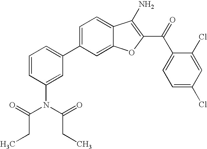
C1(C2=CC=CC(N(C(CC)=O)C(CC)=O)=C2)=CC=C2C(=C1)OC(C(C1=CC=C(Cl)C=C1Cl)=O)=C2N
